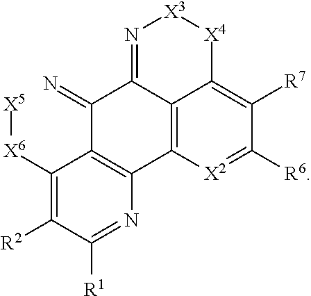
C1(=N)C2=C(C3=C4C1=N[X3][X4]C4=C([R7])C([R6])=[X2]3)N=C([R1])C([R2])=C2[X6][X5]
